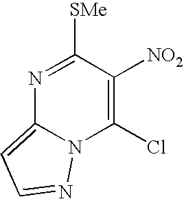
N1=C([SMe])C([NO2])=C(Cl)N2C1=CC=N2
